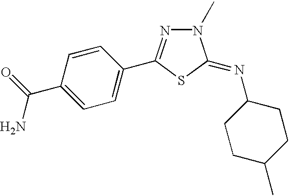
C1=C(C(N)=O)C=CC(C2=NN(C)C(=NC3CCC(C)CC3)S2)=C1
